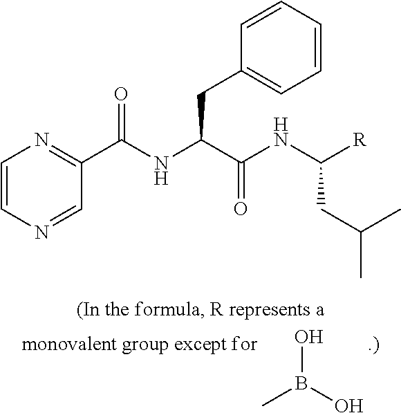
CB(O)O.C1=CN=CC(C(NC(C(NC([R])CC(C)C)=O)CC2=CC=CC=C2)=O)=N1
